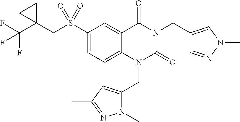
C1(S(=O)(=O)CC2(C(F)(F)F)CC2)=CC=C2C(=C1)C(=O)N(CC1=CN(C)N=C1)C(=O)N2CC1=CC(C)=NN1C
